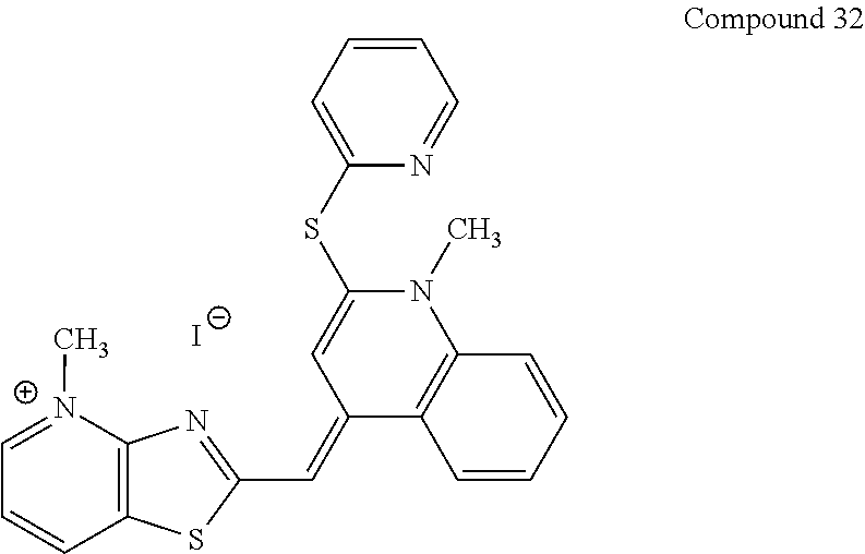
C1(SC2=CC=CC=N2)=CC(=CC2=NC3=C(S2)C=CC=[N+]3C)C2=C(N1C)C=CC=C2.[I-]
